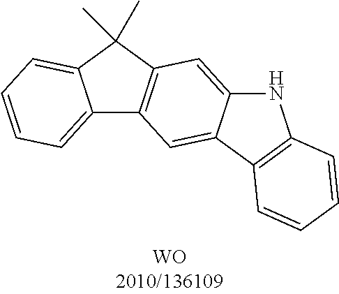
C12=CC=CC=C1C(C)(C)C1=C2C=C2C(=C1)NC1=C2C=CC=C1
